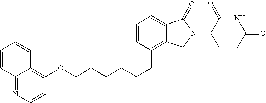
O(CCCCCCC1=C2C(=CC=C1)C(=O)N(C1C(=O)NC(=O)CC1)C2)C1=C2C(=NC=C1)C=CC=C2
